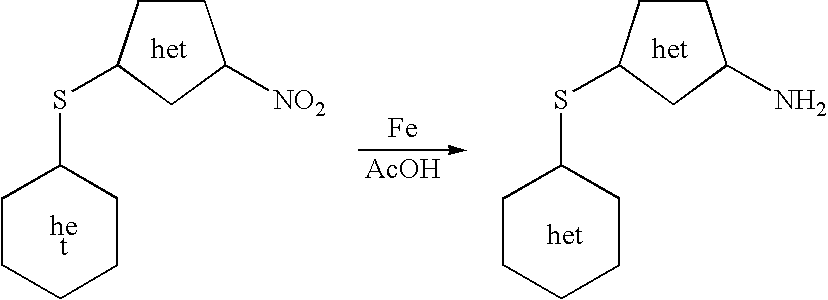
[het].C1CCCCC1SC1CCC([NO2])C1.[het].C1CCCCC1SC1CCC(N)C1.[Fe].[AcOH]
